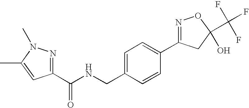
C1(C(NCC2=CC=C(C3=NOC(C(F)(F)F)(O)C3)C=C2)=O)=NN(C)C(C)=C1
